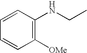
C1([OMe])=C(NCC)C=CC=C1
